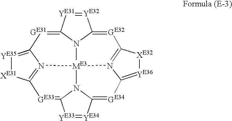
[YE32]1=[YE31]C2=[GE31]C3=[YE35][XE31]C4=N3[ME3]35N2C1=[GE32]C1=N3C(=[YE36][XE32]1)[GE34]=C1[YE34]=[YE33]C(=[GE33]4)N15
